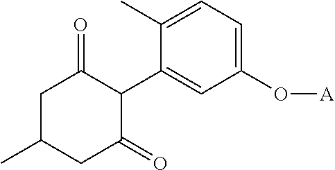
C1(C2C(=O)CC(C)CC2=O)=CC(O[A])=CC=C1C
